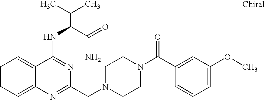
C1=CC=C2C(=C1)C(NC(C(N)=O)C(C)C)=NC(CN1CCN(C(C3=CC(OC)=CC=C3)=O)CC1)=N2
